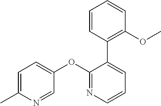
C1=C(C)N=CC(OC2=NC=CC=C2C2=C(OC)C=CC=C2)=C1
